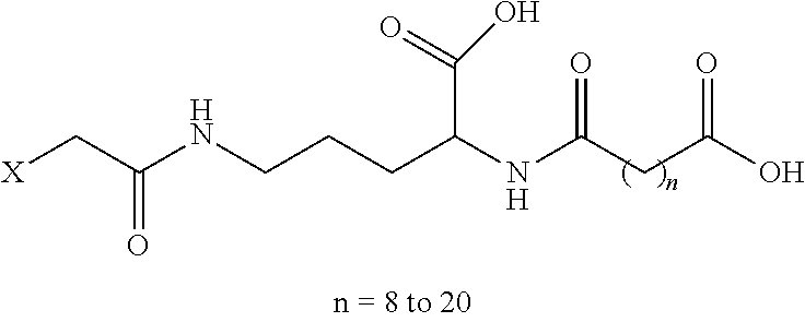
[X]CC(NCCCC(NC(CC(O)=O)=O)C(=O)O)=O
